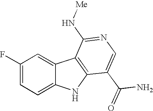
C1(F)=CC=C2C(=C1)C1=C(N2)C(C(=O)N)=CN=C1N[Me]
